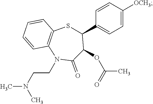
S1C2=C(N(CCN(C)C)C(=O)C(OC(C)=O)C1C1=CC=C([OCH3])C=C1)C=CC=C2
